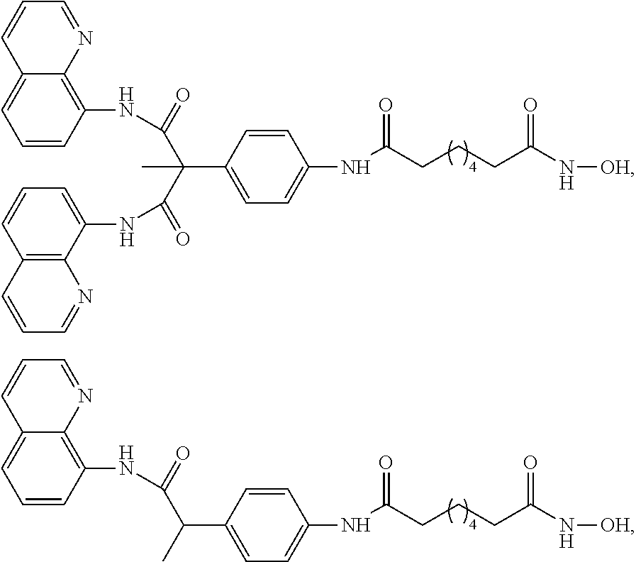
C1=CC(NC(C(C(NC2=CC=CC3=C2N=CC=C3)=O)(C2=CC=C(NC(CCCC(=O)N[OH])=O)C=C2)C)=O)=C2C(=C1)C=CC=N2.C1=CC(NC(C(C)C2=CC=C(NC(CCCC(=O)N[OH])=O)C=C2)=O)=C2C(=C1)C=CC=N2
